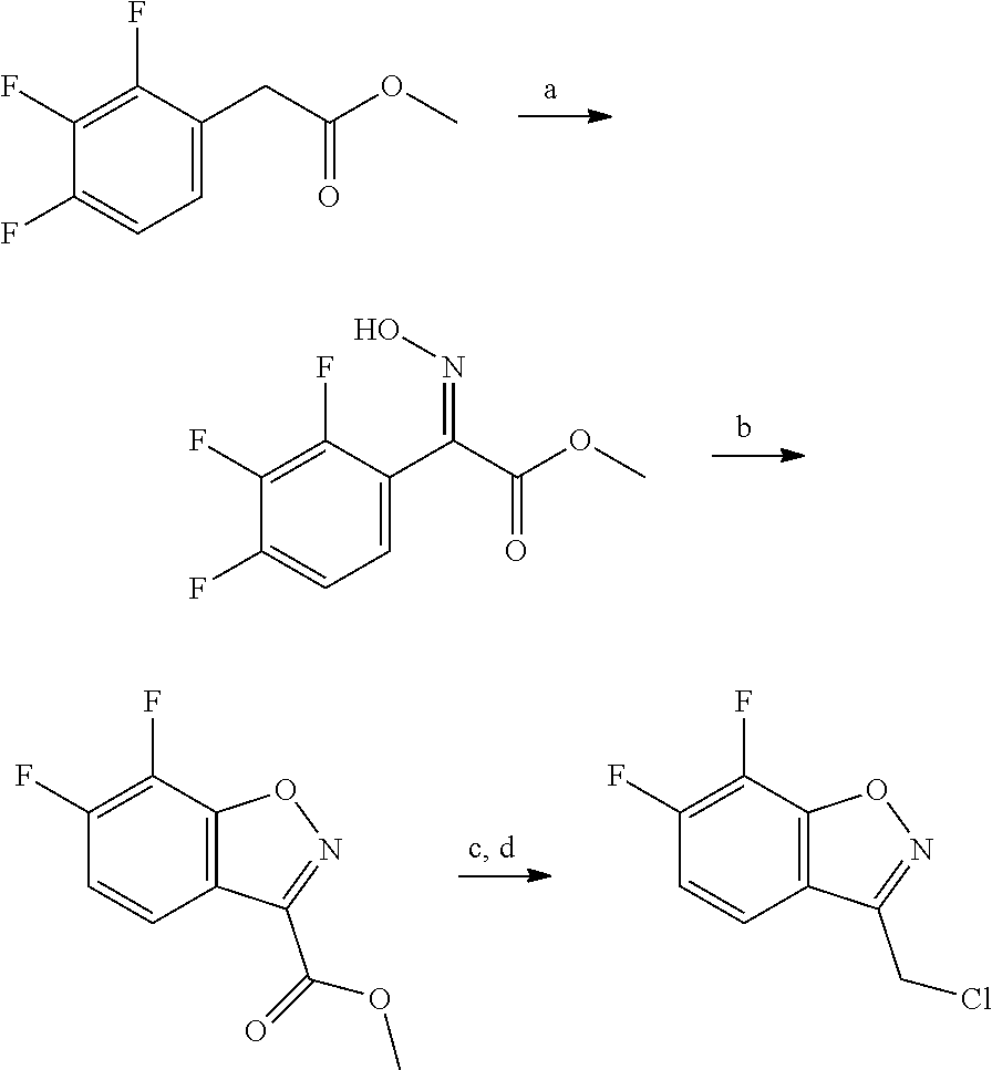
O(C)C(CC1=CC=C(F)C(F)=C1F)=O.O(C)C(C(C1=CC=C(F)C(F)=C1F)=NO)=O.O(C)C(C1=NOC2=C1C=CC(F)=C2F)=O.ClCC1=NOC2=C1C=CC(F)=C2F
